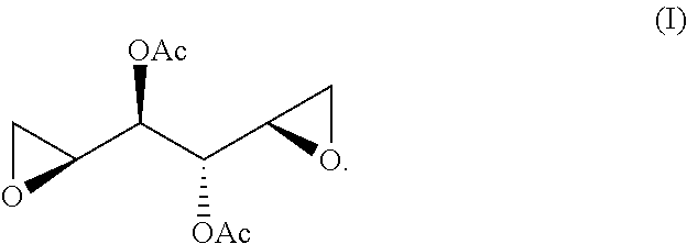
C1OC1C(C(C1OC1)[OAc])[OAc]
